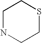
C1NCCSC1
